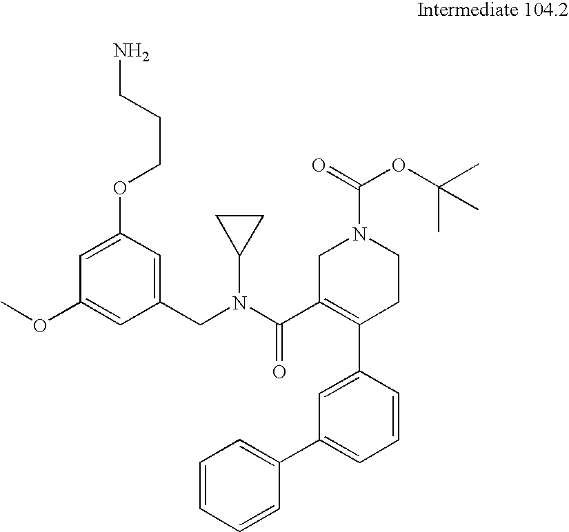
C1=CC=CC(C2=CC=CC(C3=C(C(N(CC4=CC(OCCCN)=CC(OC)=C4)C4CC4)=O)CN(C(=O)OC(C)(C)C)CC3)=C2)=C1
